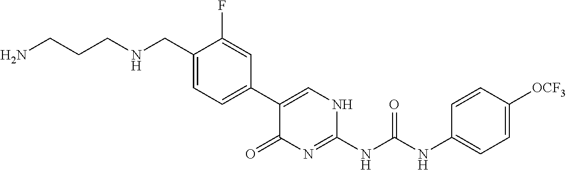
NCCCNCC1=CC=C(C2=CNC(NC(NC3=CC=C([OCF3])C=C3)=O)=NC2=O)C=C1F
